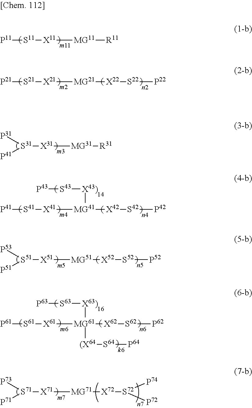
[P11][S11][X11][MG11][R11].[P21][S21][X21][MG21][X22][S22][P22].[S31]([X31][MG31][R31])([P31])[P41].[P41][S41][X41][MG41]([X42][S42][P42])[X43)][S43][P43].[S51]([X51][MG51][X52][S52][P52])([P53])[P51].[S61]([X61][MG61]([X62][S62][P62])([X63)][S63][P63])[(X64][S64][P64])[P61].[S71]([X71][MG71][X72][S72]([P74])[P72])([P73])[P71]
